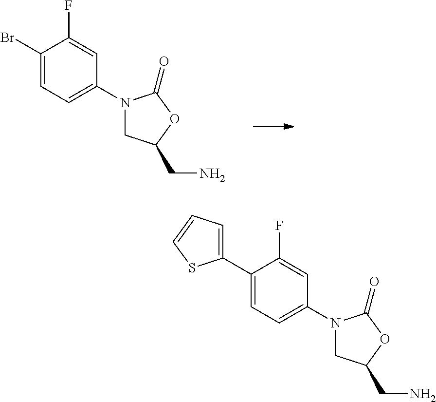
BrC1=CC=C(N2CC(CN)OC2=O)C=C1F.C1=C(C2=CC=CS2)C(F)=CC(N2CC(CN)OC2=O)=C1
